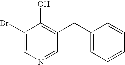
C1(Br)=CN=CC(CC2=CC=CC=C2)=C1O
